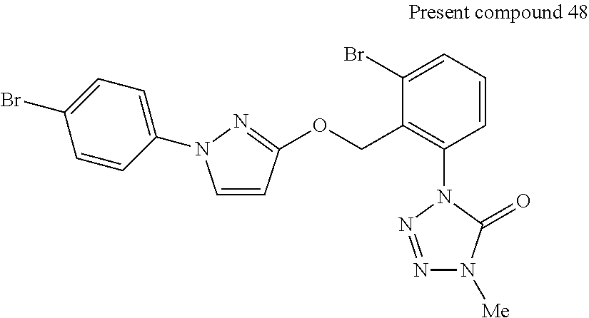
C1=CC=C(Br)C(COC2=NN(C3=CC=C(Br)C=C3)C=C2)=C1N1N=NN([Me])C1=O
